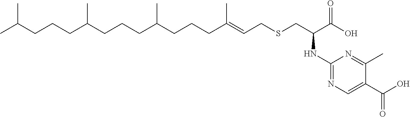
CC(CCCC(CCCC(CCCC(=CCSCC(C(O)=O)NC1=NC=C(C(O)=O)C(C)=N1)C)C)C)C
